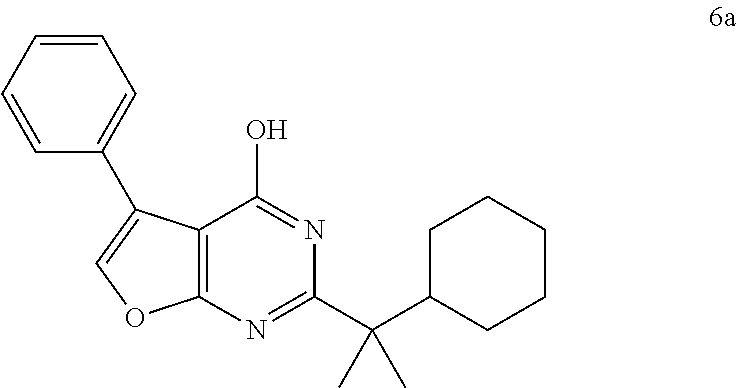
C1=CC=CC(C2=COC3=C2C(O)=NC(C(C2CCCCC2)(C)C)=N3)=C1
